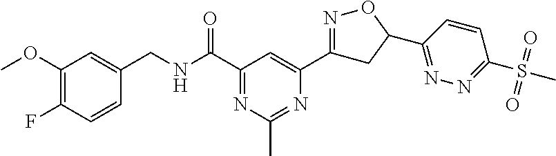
C1(OC)=C(F)C=CC(CNC(C2=NC(C)=NC(C3=NOC(C4=NN=C(S(=O)(=O)C)C=C4)C3)=C2)=O)=C1
